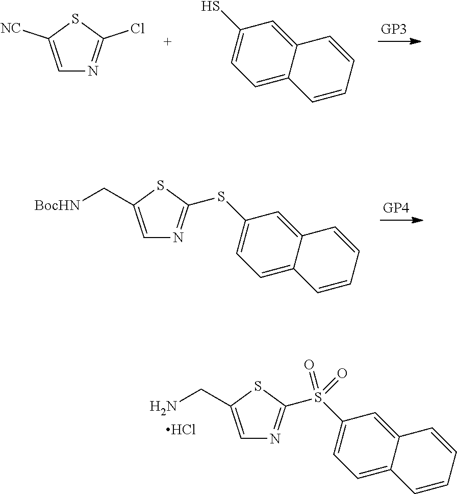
C1=C([NC])SC(Cl)=N1.C1=C2C(=CC(S)=C1)C=CC=C2.C1=C2C(=CC(S(=O)(=O)C3=NC=C(CN)S3)=C1)C=CC=C2.Cl.C1=C2C(=CC(SC3=NC=C(C[BocHN])S3)=C1)C=CC=C2
